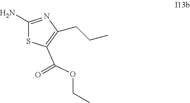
C1(N)=NC(CCC)=C(C(OCC)=O)S1
